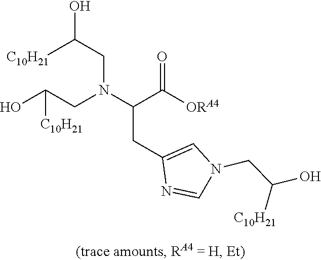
OC(CN(C(C([ORA4])=O)CC1=CN(CC(O)[C10H21])C=N1)CC(O)[C10H21])[C10H21]
